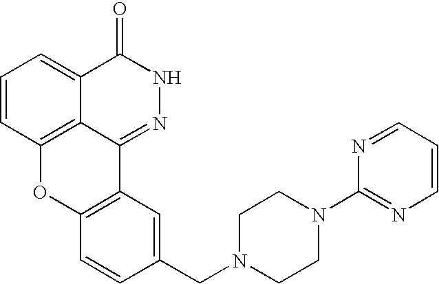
C1=CC2=C3C(=C1)C(=O)NN=C3C1=C(O2)C=CC(CN2CCN(C3=NC=CC=N3)CC2)=C1
